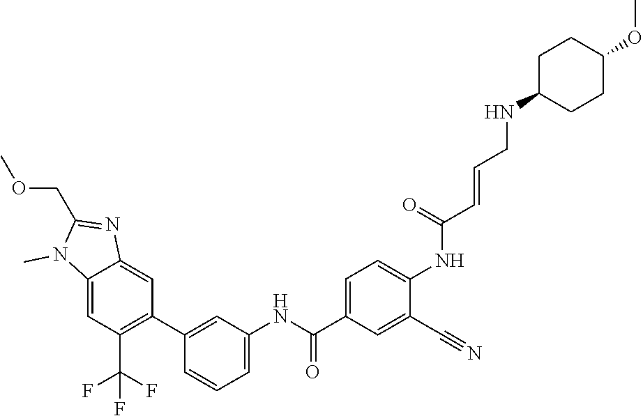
C12=CC(C(F)(F)F)=C(C3=CC(NC(C4=CC=C(NC(C=CCNC5CCC(OC)CC5)=O)C(C#N)=C4)=O)=CC=C3)C=C1N=C(COC)N2C
